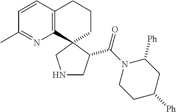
C12=C(C3(CCC1)CNCC3C(N1CCC([Ph])CC1[Ph])=O)N=C(C)C=C2
